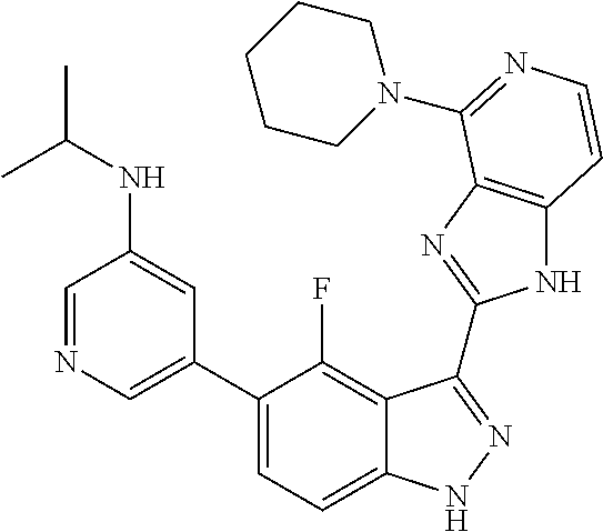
C1=C(C2=CC=C3C(=C2F)C(C2=NC4=C(N2)C=CN=C4N2CCCCC2)=NN3)C=C(NC(C)C)C=N1
